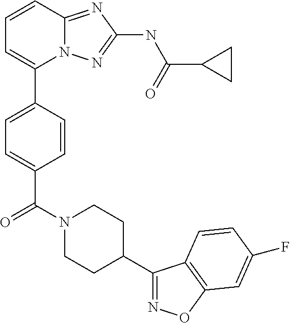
C1=CC2=NC(NC(C3CC3)=O)=NN2C(C2=CC=C(C(N3CCC(C4=NOC5=C4C=CC(F)=C5)CC3)=O)C=C2)=C1
